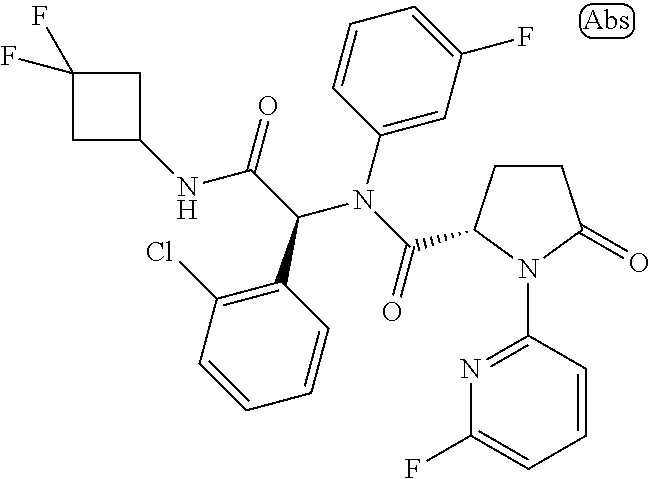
C1CC(=O)N(C2=NC(F)=CC=C2)C1C(N(C1=CC(F)=CC=C1)C(C(=O)NC1CC(F)(F)C1)C1=C(Cl)C=CC=C1)=O
